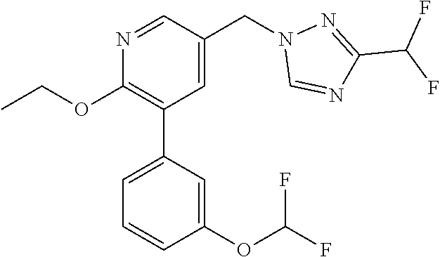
N1=CC(CN2C=NC(C(F)F)=N2)=CC(C2=CC=CC(OC(F)F)=C2)=C1OCC
